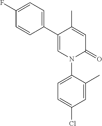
C1=C(C)C(C2=CC=C(F)C=C2)=CN(C2=CC=C(Cl)C=C2C)C1=O
